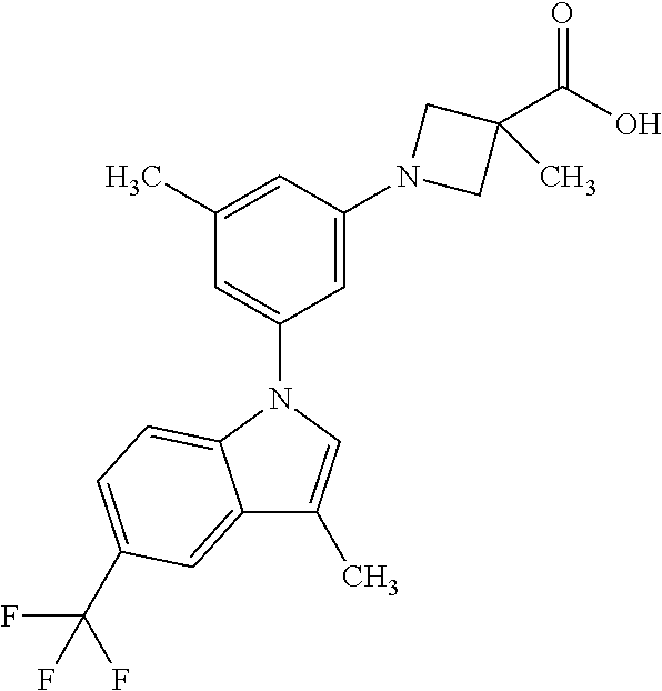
N1(C2=CC(C)=CC(N3CC(C(=O)O)(C)C3)=C2)C2=CC=C(C(F)(F)F)C=C2C(C)=C1
